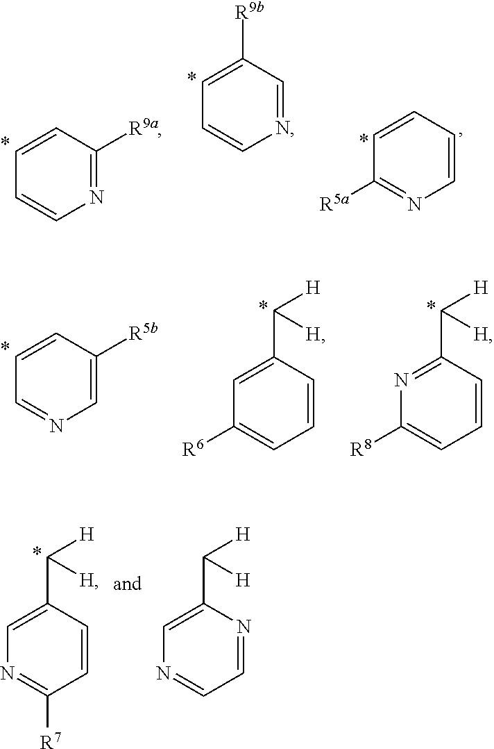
C1=C([R9b])C=NC=C1.C1=CC([R9a])=NC=C1.C1=CC=CN=C1[R5a].C1=C(C([H])[H])C=CC([R7])=N1.C1=C(C([H])[H])N=CC=N1.C1=CC([R5b])=CN=C1.C1=C(C([H])[H])C=CC=C1[R6].N1=C(C([H])[H])C=CC=C1[R8]
